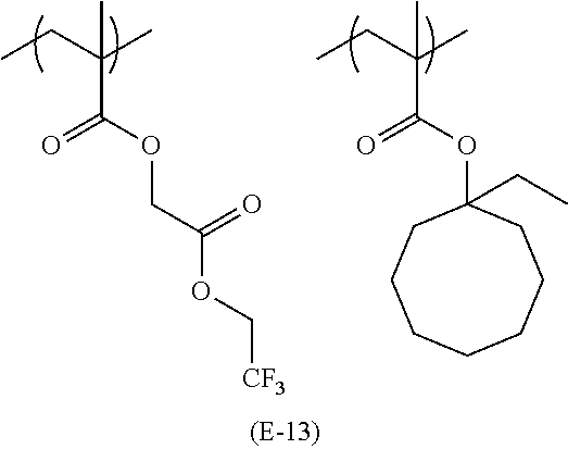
O=C(OCC(OC[CF3])=O)C(CC)(C)C.O=C(OC1(CC)CCCCCCC1)C(CC)(C)C
